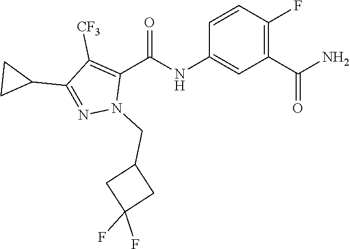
C1=CC(F)=C(C(N)=O)C=C1NC(C1=C([CF3])C(C2CC2)=NN1CC1CC(F)(F)C1)=O
